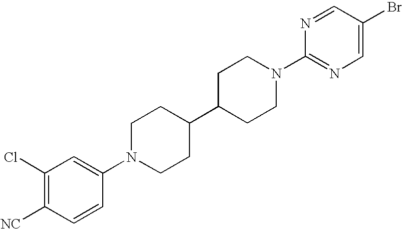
C1(Cl)=C([NC])C=CC(N2CCC(C3CCN(C4=NC=C(Br)C=N4)CC3)CC2)=C1
